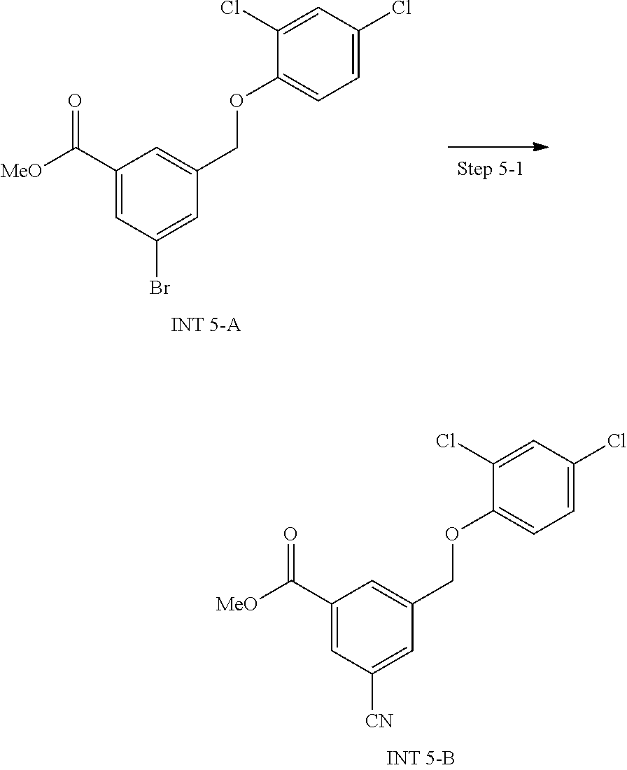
C1(C([MeO])=O)=CC([CN])=CC(COC2=CC=C(Cl)C=C2Cl)=C1.C1(C([MeO])=O)=CC(Br)=CC(COC2=CC=C(Cl)C=C2Cl)=C1
